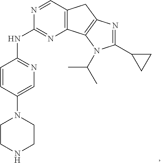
C12=C(C3=C(C1)N=C(C1CC1)N3C(C)C)N=C(NC1=NC=C(N3CCNCC3)C=C1)N=C2
